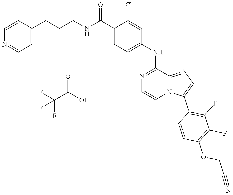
C12=NC=C(C3=C(F)C(F)=C(OCC#N)C=C3)N1C=CN=C2NC1=CC=C(C(NCCCC2=CC=NC=C2)=O)C(Cl)=C1.FC(C(O)=O)(F)F
